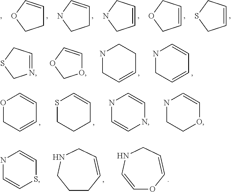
O1CC=CC=C1.S1CCCC=C1.N1C=CNC=C1.N1CCOC=C1.N1C=CSC=C1.C1=CNCC=CO1.C1CC=CCNC1.C1=CCSC1.C1=CCOC1.C1=CCNC1.C1C=CNC1.C1C=COC1.N1CC=CC=C1.N1CC=CCC1.N1=CCSC1.O1C=COC1
